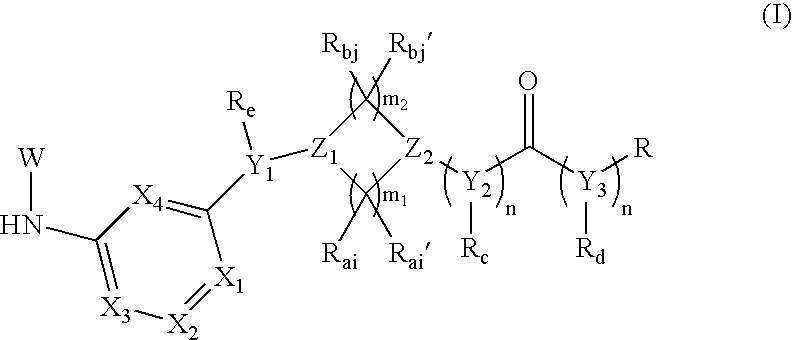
C1(N[W])=[X3][X2]=[X1]C([Y1]([Re])[Z1]2C([Rai])([Rai])[Z2]([Y2](C([Y3]([R])[Rd])=O)[Rc])C2([Rbj])[Rbj])=[X4]1
